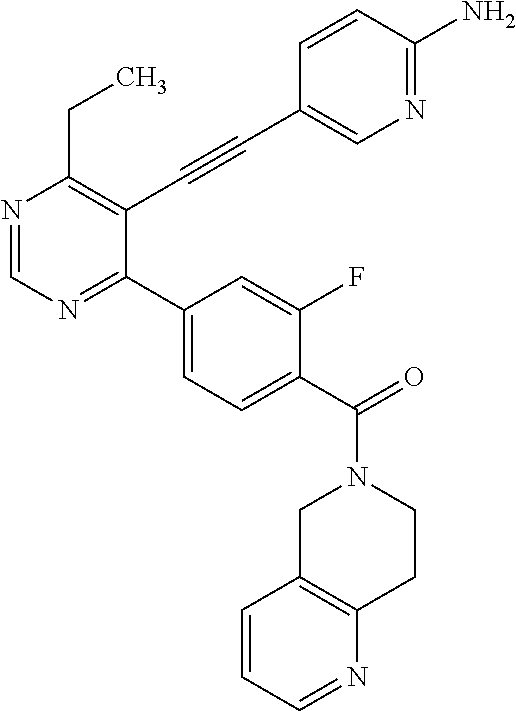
N1=CN=C(C2=CC=C(C(=O)N3CC4=C(CC3)N=CC=C4)C(F)=C2)C(C#CC2=CN=C(N)C=C2)=C1CC
